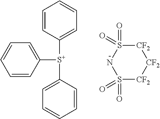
C1([S+](C2=CC=CC=C2)C2=CC=CC=C2)=CC=CC=C1.[CF2]1S(=O)(=O)NS(=O)(=O)[CF2][CF2]1
